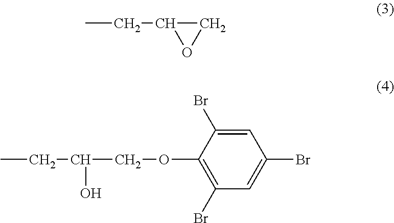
C1C(CC)O1.C1=C(Br)C(OCC(CC)O)=C(Br)C=C1Br
